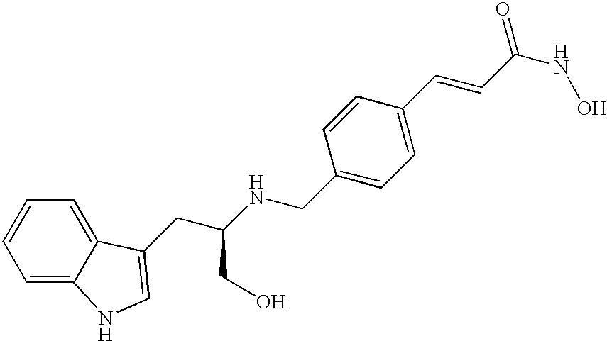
C1=CC=C2C(=C1)C(CC(NCC1=CC=C(C=CC(NO)=O)C=C1)CO)=CN2
